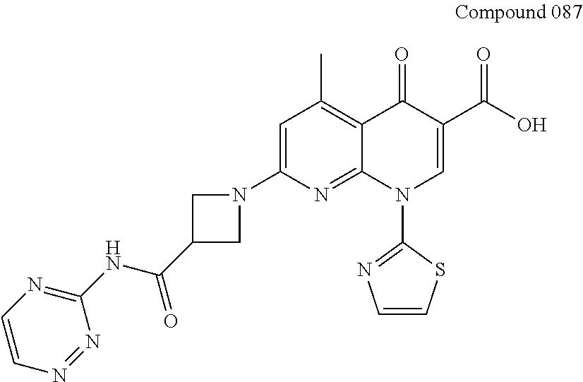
C1=CN=NC(NC(C2CN(C3=CC(C)=C4C(=N3)N(C3=NC=CS3)C=C(C(O)=O)C4=O)C2)=O)=N1
